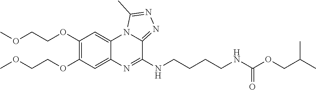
C1(OCCOC)=C(OCCOC)C=C2C(=C1)N1C(=NN=C1C)C(NCCCCNC(OCC(C)C)=O)=N2
